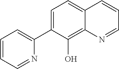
C1=C(C2=CC=CC=N2)C(O)=C2C(=C1)C=CC=N2
